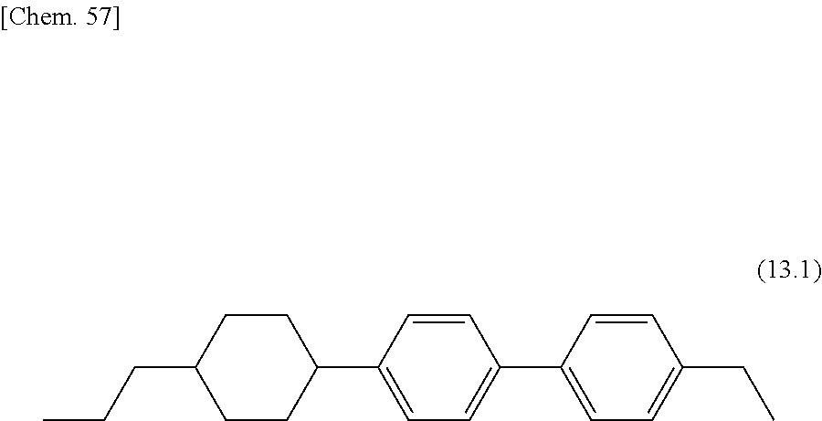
C(CC1CCC(C2=CC=C(C3=CC=C(CC)C=C3)C=C2)CC1)C
